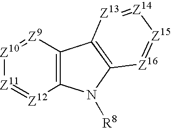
[Z9]1=[Z10][Z11]=[Z12]C2=C1C1=C(N2[R8])[Z16]=[Z15][Z14]=[Z13]1
